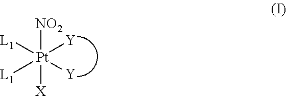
[NO2][Pt]([X])([L1])([L1])([Y])[Y]
